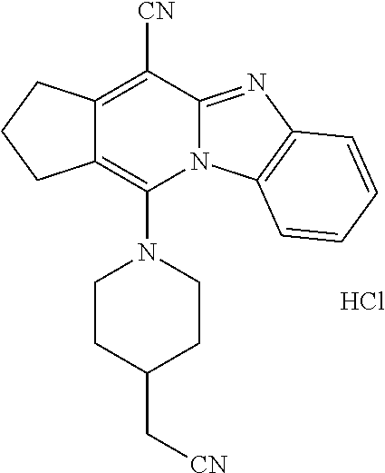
C12=C(N3CCC(C[CN])CC3)N3C(=NC4=C3C=CC=C4)C([CN])=C1CCC2.Cl
